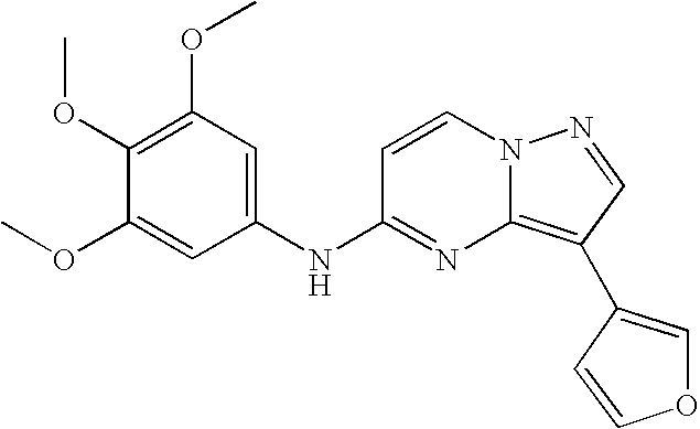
C1(OC)=C(OC)C=C(NC2=NC3=C(C4=COC=C4)C=NN3C=C2)C=C1OC
